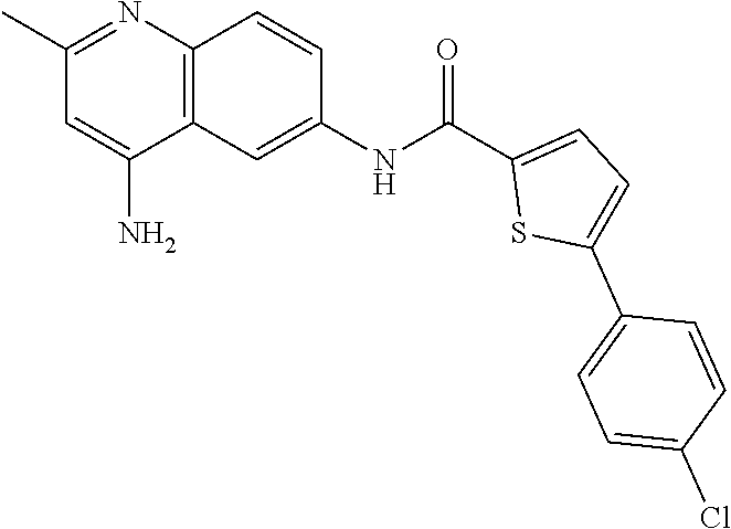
C12=C(C=C(NC(C3=CC=C(C4=CC=C(Cl)C=C4)S3)=O)C=C1)C(N)=CC(C)=N2
